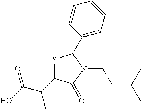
S1C(C(C(O)=O)C)C(=O)N(CCC(C)C)C1C1=CC=CC=C1
